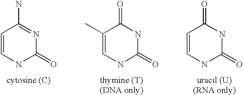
C1=CNC(=O)N=C1N.C1=CNC(=O)NC1=O.C1(C)=CNC(=O)NC1=O
